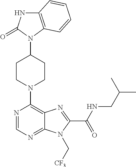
C12=C(C=CC=C1)N(C1CCN(C3=C4C(=NC=N3)N(C[CF3])C(C(NCC(C)C)=O)=N4)CC1)C(=O)N2
